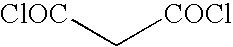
[ClOC]C[COCl]
